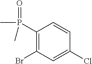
C1(P(=O)(C)C)=C(Br)C=C(Cl)C=C1
